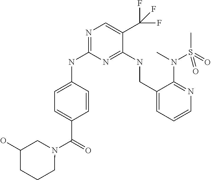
N1=C(NC2=CC=C(C(=O)N3CC(O)CCC3)C=C2)N=C(NCC2=CC=CN=C2N(C)S(C)(=O)=O)C(C(F)(F)F)=C1
